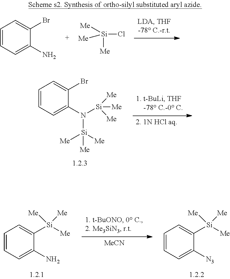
C1=CC=C(N)C(Br)=C1.[Me][Si]([Me])([Me])Cl.[2. 1N HCl aq].C1=CC=C(N([Si]([Me])([Me])[Me])[Si]([Me])([Me])[Me])C(Br)=C1.[MeCN].C1=CC=C(N)C([Si]([Me])([Me])[Me])=C1.C1=CC=C([N3])C([Si]([Me])([Me])[Me])=C1
